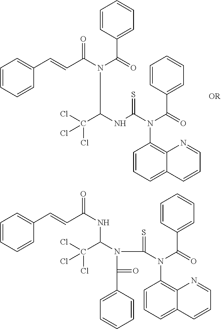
C1=CC=CC(C=CC(N(C(NC(=S)N(C2=C3C(=CC=C2)C=CC=N3)C(=O)C2=CC=CC=C2)C(Cl)(Cl)Cl)C(=O)C2=CC=CC=C2)=O)=C1.C1=CC=CC(C=CC(=O)NC(C(Cl)(Cl)Cl)N(C(C2=CC=CC=C2)=O)C(N(C2=C3C(=CC=C2)C=CC=N3)C(=O)C2=CC=CC=C2)=S)=C1
